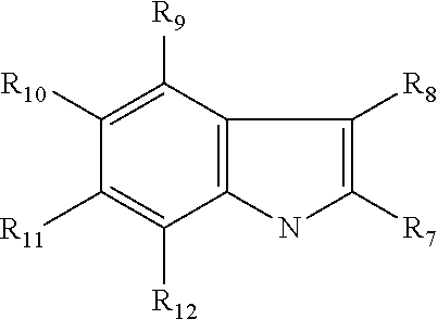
C12=C(C([R9])=C([R10])C([R11])=C1[R12])C([R8])=C([R7])N2
